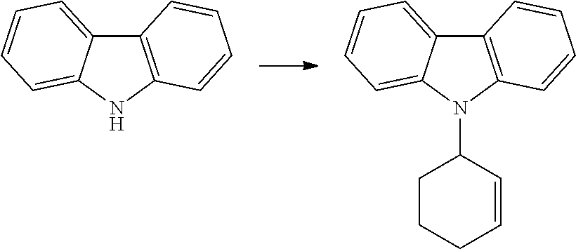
C12=C(NC3=CC=CC=C13)C=CC=C2.C12=C(N(C3CCCC=C3)C3=CC=CC=C13)C=CC=C2
